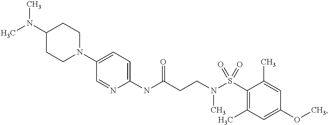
C1(NC(CCN(S(C2=C(C)C=C(OC)C=C2C)(=O)=O)C)=O)=CC=C(N2CCC(N(C)C)CC2)C=N1
